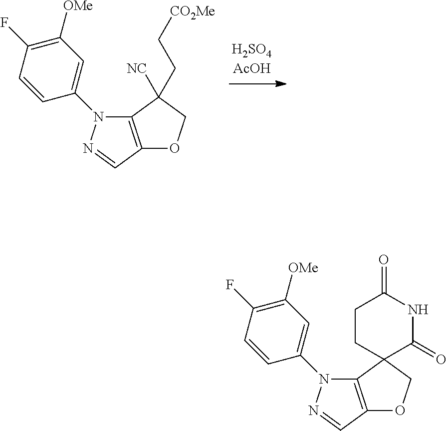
C12=C(C=NN1C1=CC([OMe])=C(F)C=C1)OCC2(CC[CO2Me])[NC].C12=C(C=NN1C1=CC([OMe])=C(F)C=C1)OCC21C(=O)NC(=O)CC1
